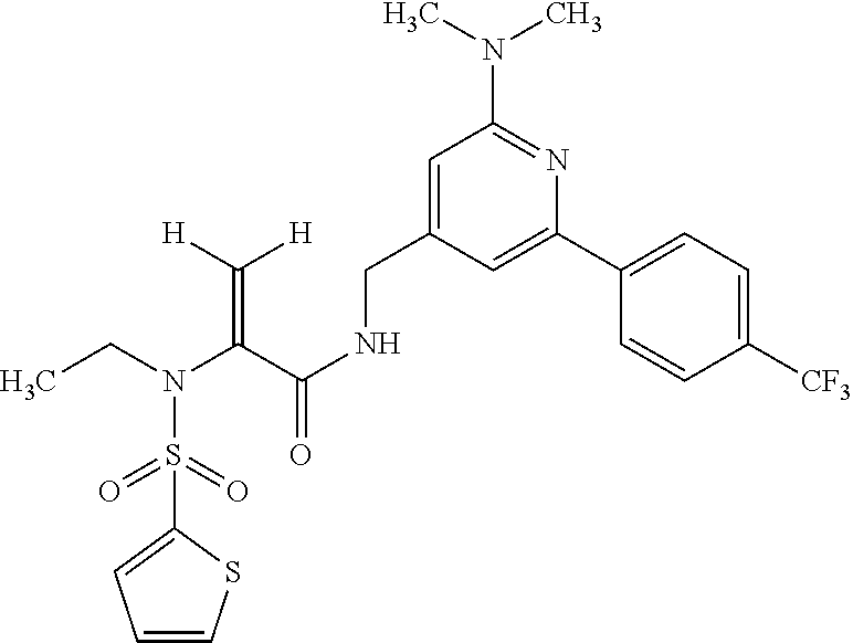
CCN(C(C(NCC1=CC(N(C)C)=NC(C2=CC=C([CF3])C=C2)=C1)=O)=C([H])[H])S(=O)(=O)C1=CC=CS1
